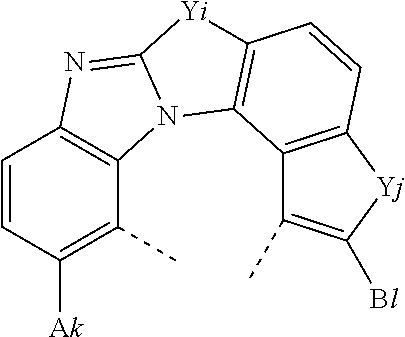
C1=CC([Ak])=C(C)C2=C1N=C1N2C2=C([Yi]1)C=CC1=C2C(C)=C([Bl])[Yj]1
